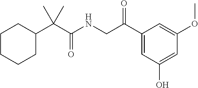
C1CCCC(C(C(NCC(C2=CC(O)=CC(OC)=C2)=O)=O)(C)C)C1
